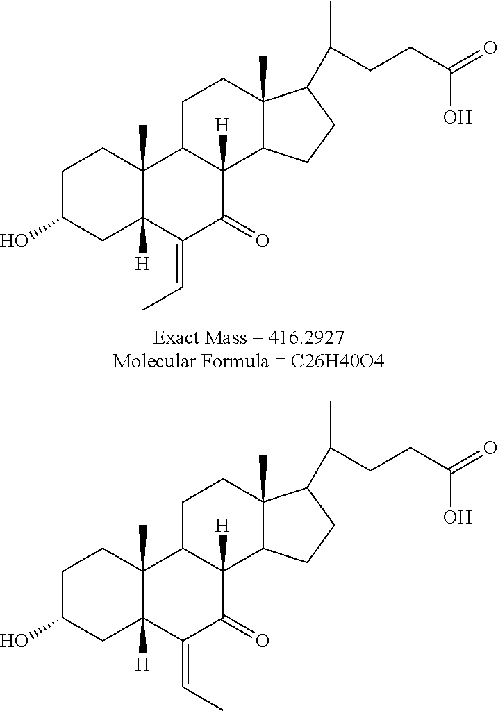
C1C(O)CC2([H])C(C)(C1)C1C([H])(C(=O)C2=CC)C2C(C)(CC1)C(C(C)CCC(=O)O)CC2.C1C(O)CC2([H])C(C)(C1)C1C([H])(C(=O)C2=CC)C2C(C)(CC1)C(C(C)CCC(=O)O)CC2
